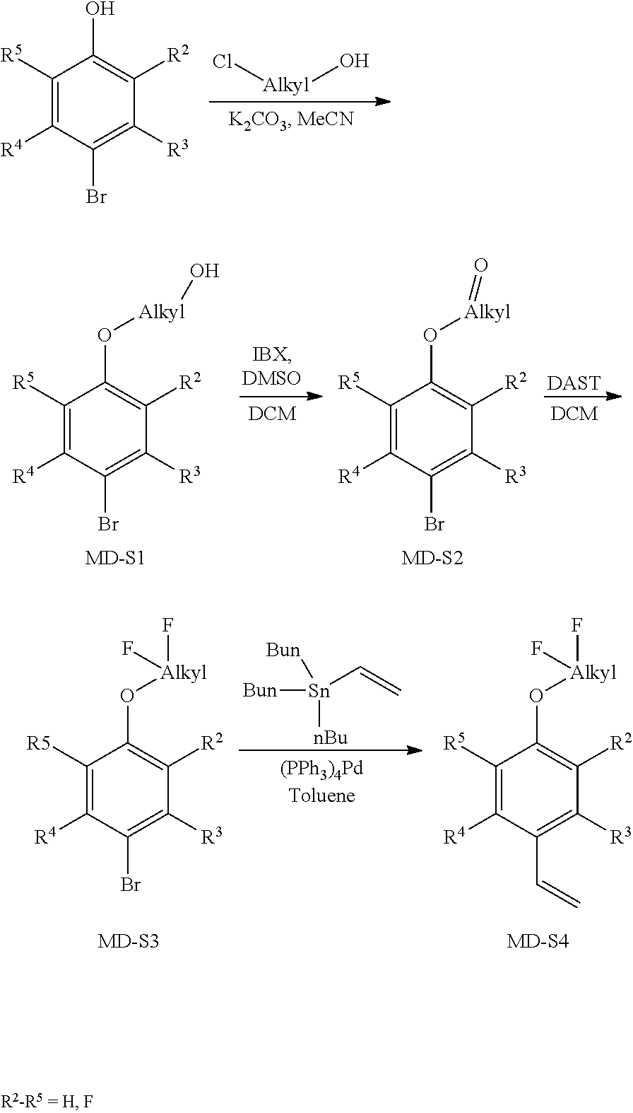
[Alkyl](O)Cl.C1([R5])=C([R4])C(Br)=C([R3])C([R2])=C1O.C1([R5])=C([R4])C(Br)=C([R3])C([R2])=C1O[Alkyl]O.C1([R5])=C([R4])C(Br)=C([R3])C([R2])=C1O[Alkyl]=O.[DAST].C1([R5])=C([R4])C(Br)=C([R3])C([R2])=C1O[Alkyl](F)F.[Sn](C=C)([Bun])([Bun])[nBu].C1([R5])=C([R4])C(C=C)=C([R3])C([R2])=C1O[Alkyl](F)F
